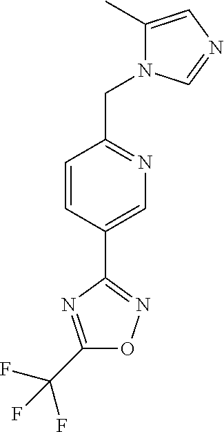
C1=CC(C2=NOC(C(F)(F)F)=N2)=CN=C1CN1C(C)=CN=C1
